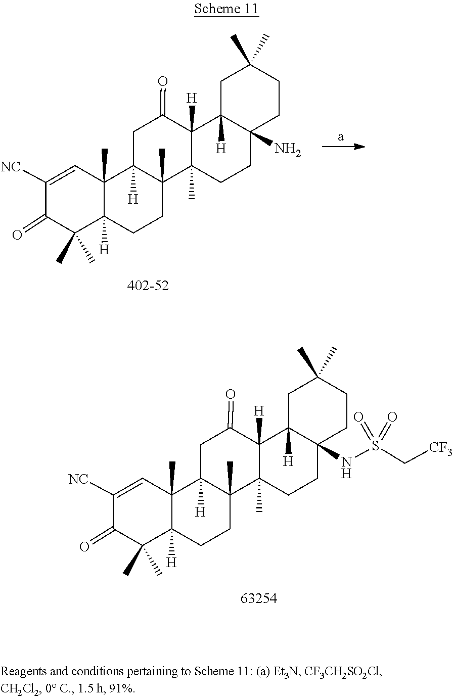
C12([H])CC(=O)C3([H])C4([H])CC(C)(C)CCC4(N)CCC3(C)C1(C)CCC1([H])C2(C)C=C([NC])C(=O)C1(C)C.N(C12C([H])(C3([H])C(=O)CC4([H])C5(C)C([H])(CCC4(C)C3(C)CC1)C(C)(C)C(=O)C([NC])=C5)CC(C)(C)CC2)S(C[CF3])(=O)=O
